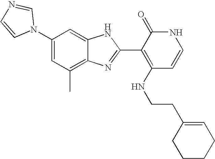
C1(C)=C2C(=CC(N3C=NC=C3)=C1)NC(C1=C(NCCC3=CCCCC3)C=CNC1=O)=N2
